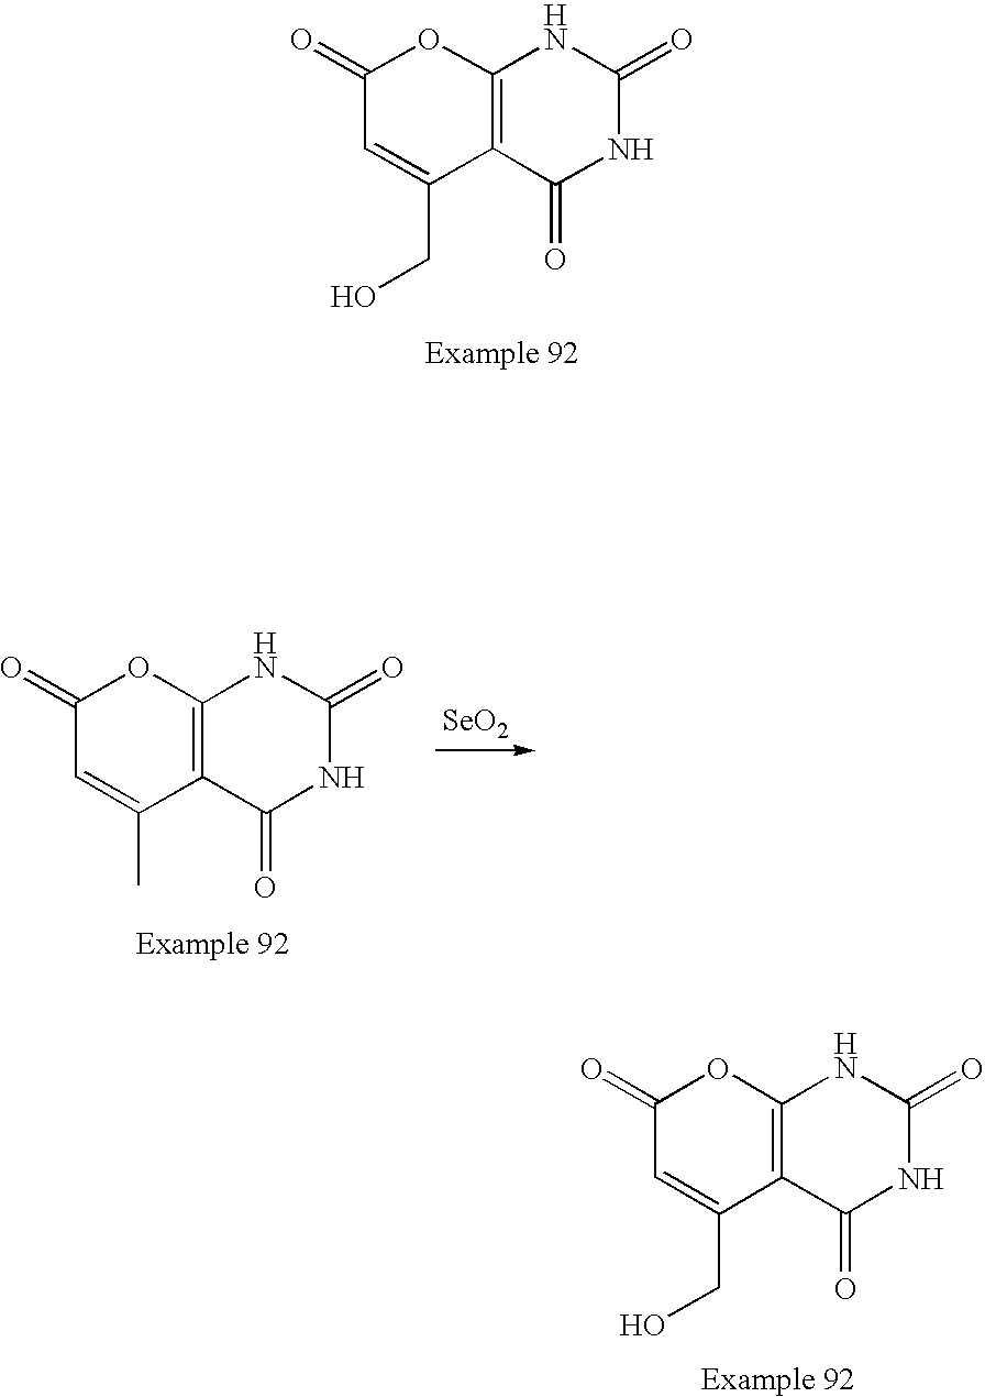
C1(=O)C=C(CO)C2=C(O1)NC(=O)NC2=O.C1(=O)C=C(C)C2=C(O1)NC(=O)NC2=O.[SeO2].C1(=O)C=C(CO)C2=C(O1)NC(=O)NC2=O
